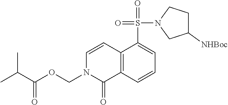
C12=C(C=CC=C1S(=O)(N1CC([NHBoc])CC1)=O)C(=O)N(COC(C(C)C)=O)C=C2
